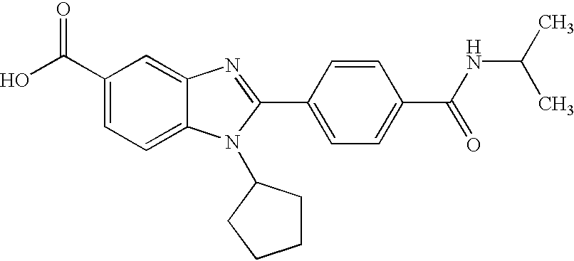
C1(C(O)=O)=CC=C2C(=C1)N=C(C1=CC=C(C(NC(C)C)=O)C=C1)N2C1CCCC1
